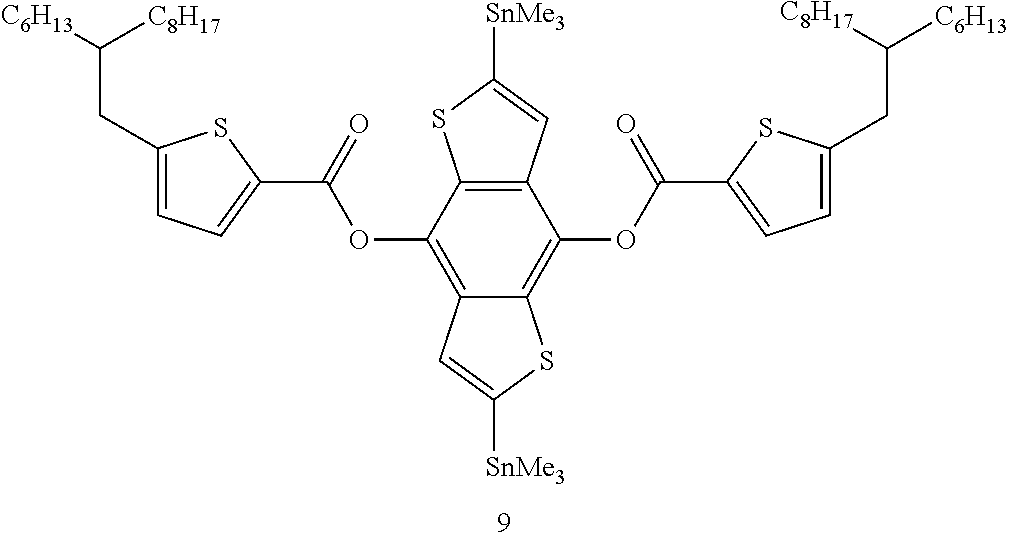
C1(OC(C2=CC=C(CC([C6H13])[C8H17])S2)=O)=C2C(=C(OC(C3=CC=C(CC([C6H13])[C8H17])S3)=O)C3=C1C=C([SnMe3])S3)C=C([SnMe3])S2
